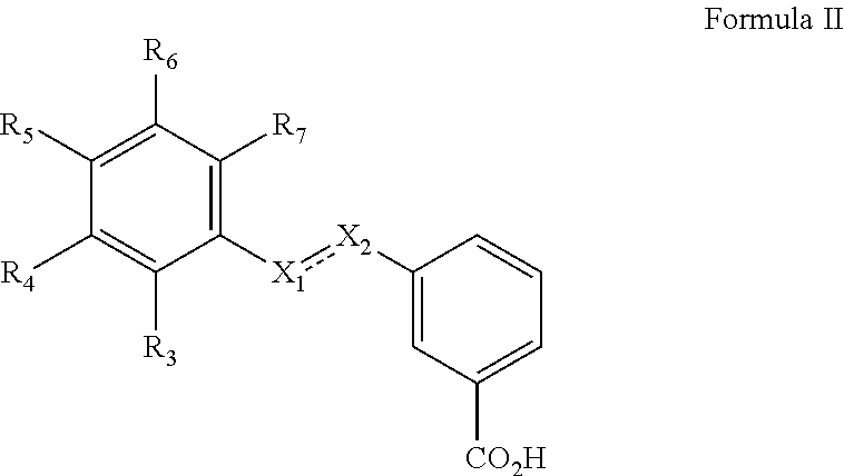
C1([X2]:[X1]C2=C([R7])C([R6])=C([R5])C([R4])=C2[R3])=CC([CO2H])=CC=C1
